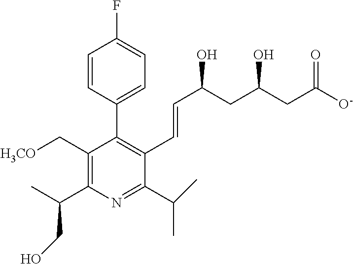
C1=CC(C2=C(C=CC(CC(CC([O-])=O)O)O)C(C(C)C)=NC(C(C)CO)=C2C[H3CO])=CC=C1F
